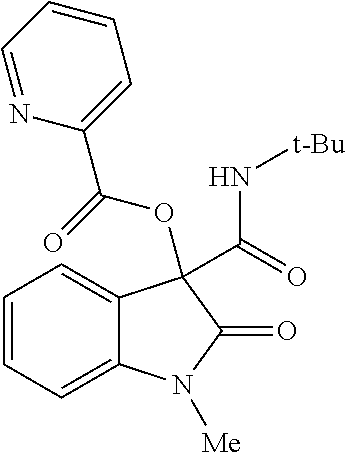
C1=NC(C(=O)OC2(C(=O)N[t-Bu])C3=CC=CC=C3N([Me])C2=O)=CC=C1
